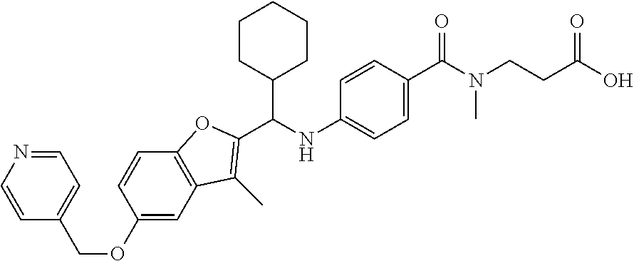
C1(OCC2=CC=NC=C2)=CC2=C(C=C1)OC(C(NC1=CC=C(C(N(CCC(O)=O)C)=O)C=C1)C1CCCCC1)=C2C
